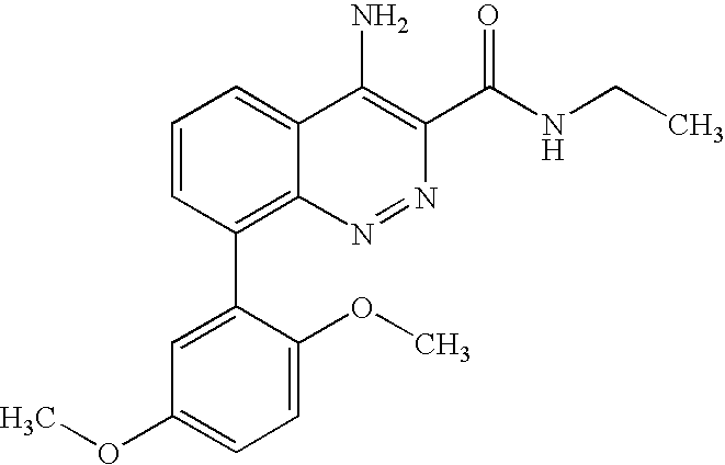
C1=C(OC)C(C2=C3C(=CC=C2)C(N)=C(C(=O)NCC)N=N3)=CC(OC)=C1
